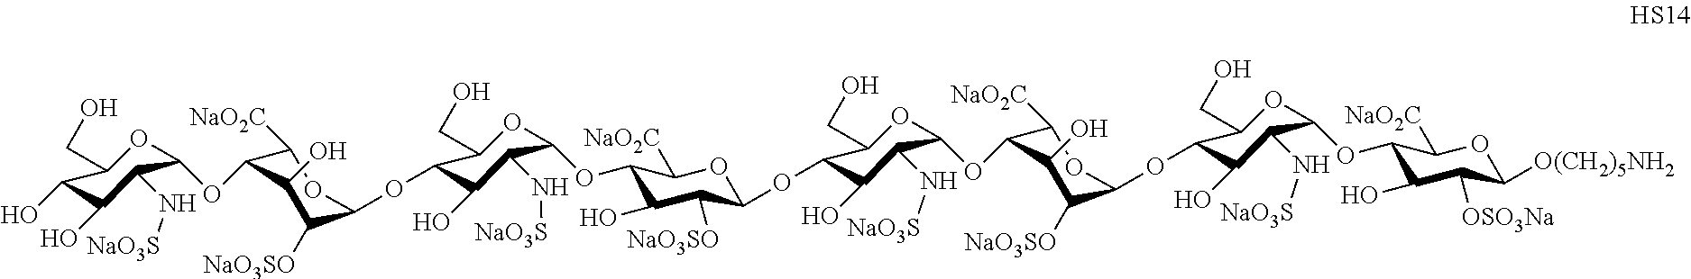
C1([NaO2C])C(OC2OC(CO)C(O)C(O)C2N[NaO3S])C(O)C([NaO3SO])C(OC2C(CO)OC(OC3C(O)C([NaO3SO])C(OC4C(CO)OC(OC5C([NaO2C])OC(OC6C(CO)OC(OC7C(O)C([OSO3Na])C([O(CH2)5NH2])OC7[NaO2C])C(N[NaO3S])C6O)C([NaO3SO])C5O)C(N[NaO3S])C4O)OC3[NaO2C])C(N[NaO3S])C2O)O1
